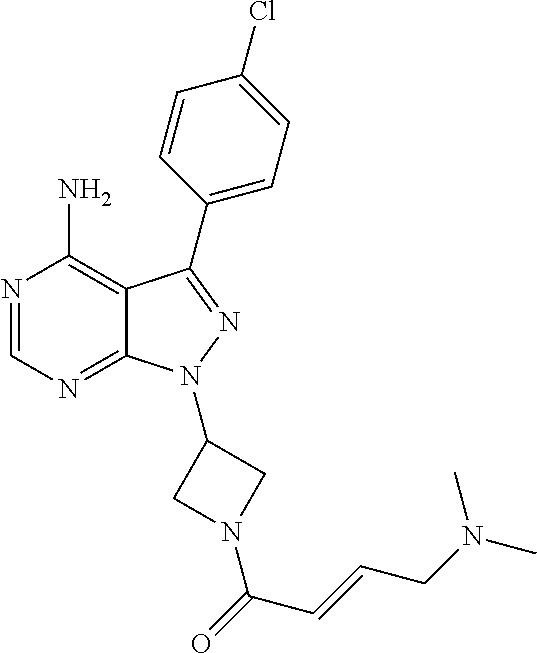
N1=CN=C2C(=C1N)C(C1=CC=C(Cl)C=C1)=NN2C1CN(C(=O)C=CCN(C)C)C1
